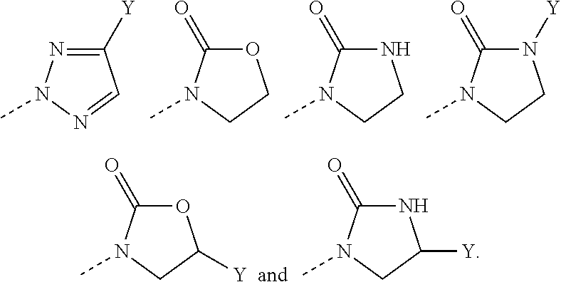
C1([Y])=NN(C)N=C1.O1C(=O)N(C)CC1.N1C(=O)N(C)CC1.N1([Y])C(=O)N(C)CC1.O1C(=O)N(C)CC1[Y].N1C(=O)N(C)CC1[Y]
